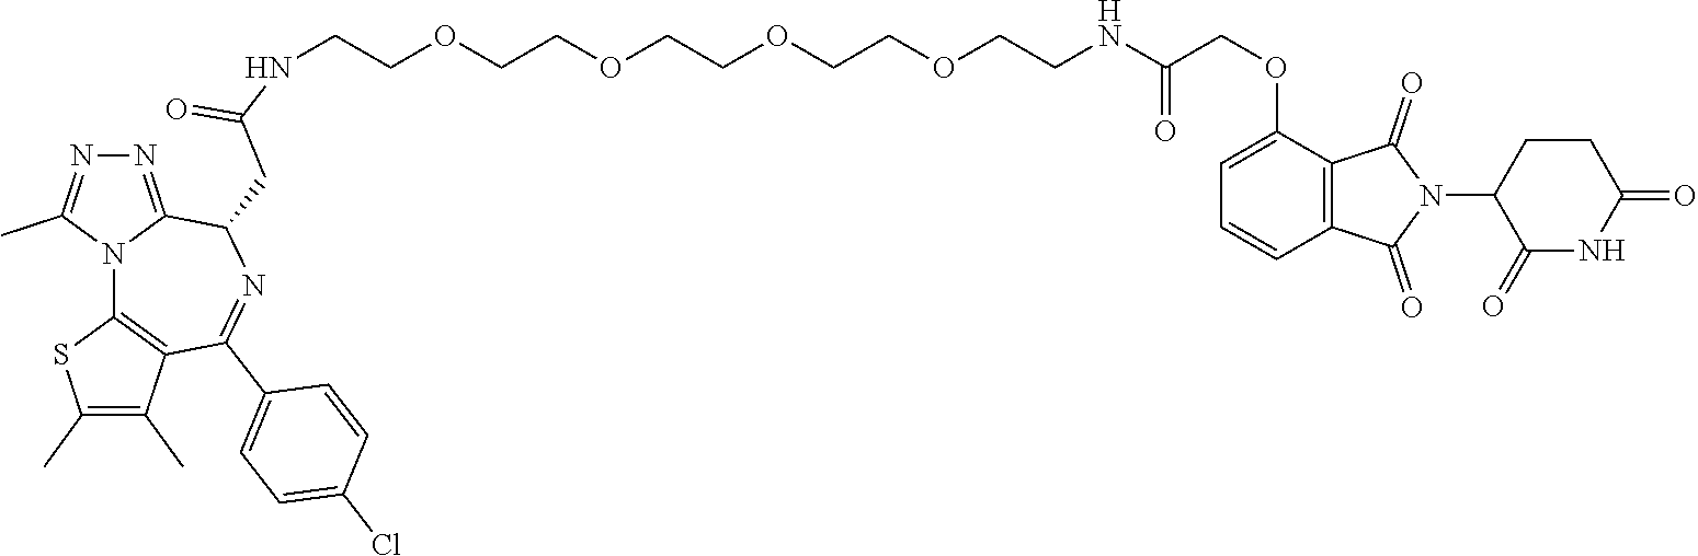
C(COCCOCCNC(COC1=CC=CC2=C1C(=O)N(C1C(=O)NC(=O)CC1)C2=O)=O)OCCOCCNC(CC1C2=NN=C(C)N2C2=C(C(C)=C(C)S2)C(C2=CC=C(Cl)C=C2)=N1)=O
